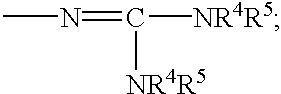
CN=C([NR4R5])[NR4R5]
